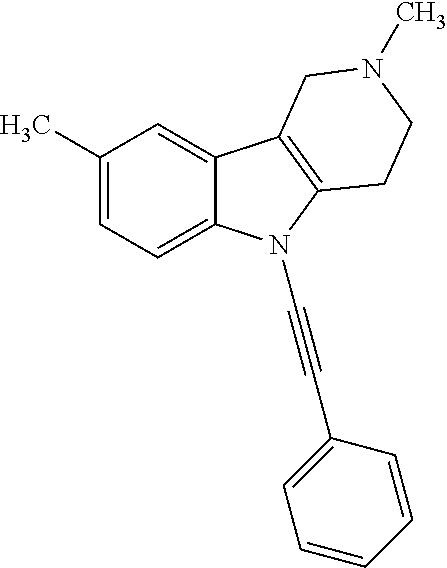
C1(C)=CC=C2C(=C1)C1=C(N2C#CC2=CC=CC=C2)CCN(C)C1
